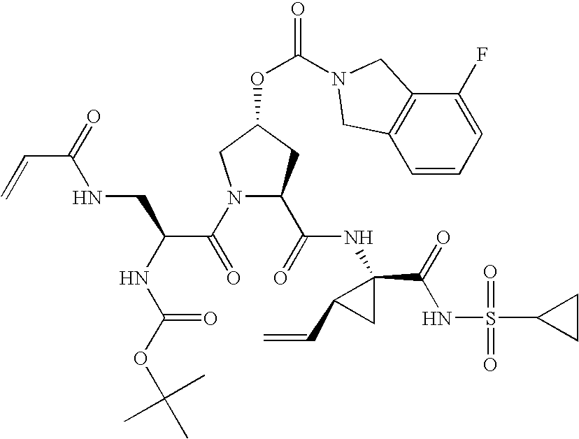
O=C(OC1CC(C(=O)NC2(C(=O)NS(=O)(=O)C3CC3)C(C=C)C2)N(C(=O)C(CNC(C=C)=O)NC(=O)OC(C)(C)C)C1)N1CC2=C(C=CC=C2F)C1
